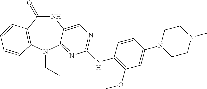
N1C(=O)C2=C(N(CC)C3=NC(NC4=C(OC)C=C(N5CCN(C)CC5)C=C4)=NC=C13)C=CC=C2
